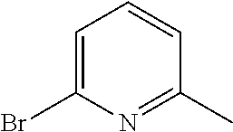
C1(Br)=CC=CC(C)=N1
